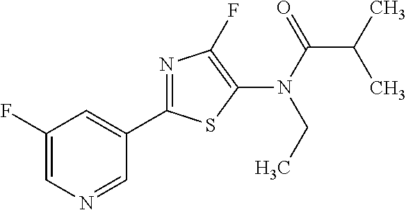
C1=NC=C(F)C=C1C1=NC(F)=C(N(CC)C(C(C)C)=O)S1
